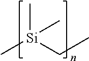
C[Si](CC)(C)C
